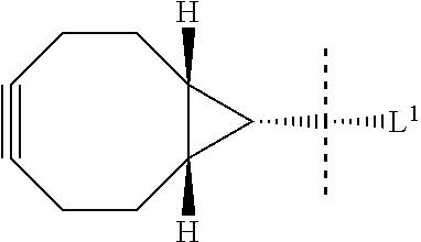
C1CC2([H])C([H])(CCC#C1)C2C([L1])(C)C
